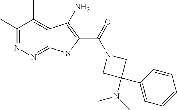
C1(C)=NN=C2C(=C1C)C(N)=C(C(=O)N1CC(C3=CC=CC=C3)(N(C)C)C1)S2
